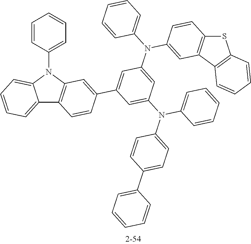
C12=CC=CC=C1N(C1=CC=CC=C1)C1=C2C=CC(C2=CC(N(C3=CC=CC=C3)C3=CC4=C(C=C3)SC3=C4C=CC=C3)=CC(N(C3=CC=CC=C3)C3=CC=C(C4=CC=CC=C4)C=C3)=C2)=C1
